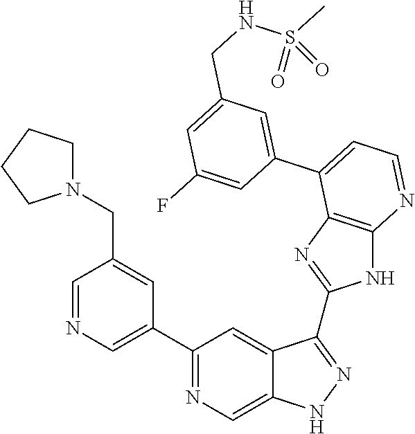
C1=NC=C(C2=NC=C3C(=C2)C(C2=NC4=C(N2)N=CC=C4C2=CC(CNS(C)(=O)=O)=CC(F)=C2)=NN3)C=C1CN1CCCC1
